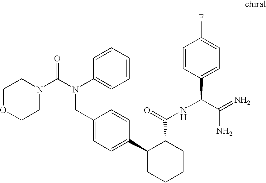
C1(CN(C(=O)N2CCOCC2)C2=CC=CC=C2)=CC=C(C2CCCCC2C(NC(C2=CC=C(F)C=C2)C(=N)N)=O)C=C1
